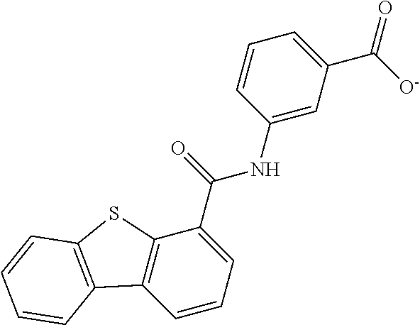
C1=CC=C(C(=O)NC2=CC(C([O-])=O)=CC=C2)C2=C1C1=C(S2)C=CC=C1
